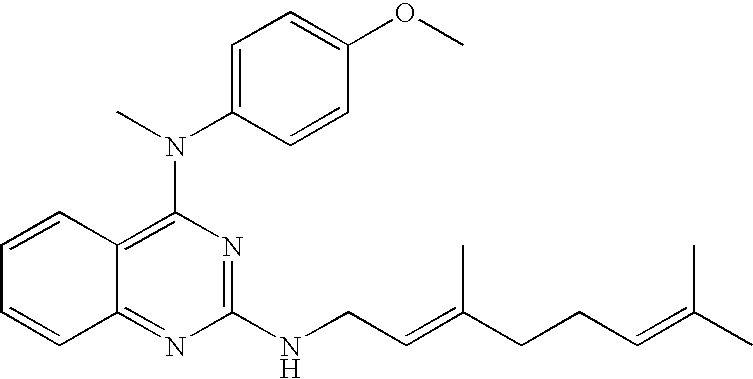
C1=CC2=C(N(C3=CC=C(OC)C=C3)C)N=C(NCC=C(CCC=C(C)C)C)N=C2C=C1
